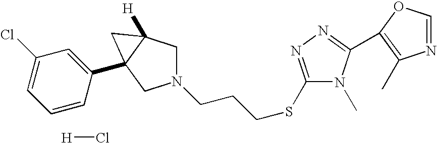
N1(CCCSC2=NN=C(C3=C(C)N=CO3)N2C)CC2([H])C(C3=CC(Cl)=CC=C3)(C1)C2.[H]Cl
